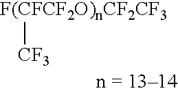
[F(CFCF2O)nCF2CF3][CF3]
